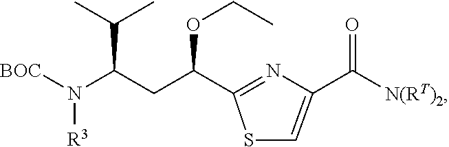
[BOC]N(C(CC(C1=NC(C([N(RT)2])=O)=CS1)OCC)C(C)C)[R3]
